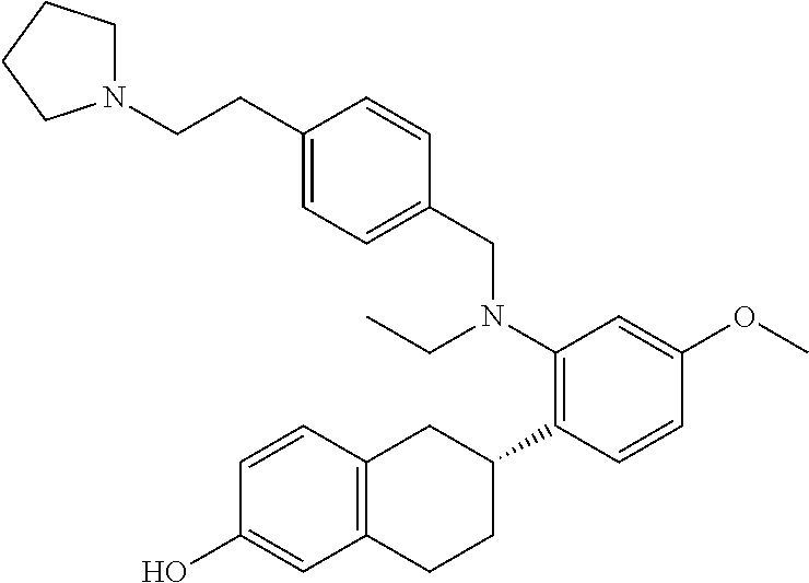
OC1=CC2=C(C=C1)CC(C1=C(N(CC)CC3=CC=C(CCN4CCCC4)C=C3)C=C(OC)C=C1)CC2
